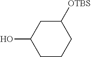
C1C(O)CCCC1[OTBS]
